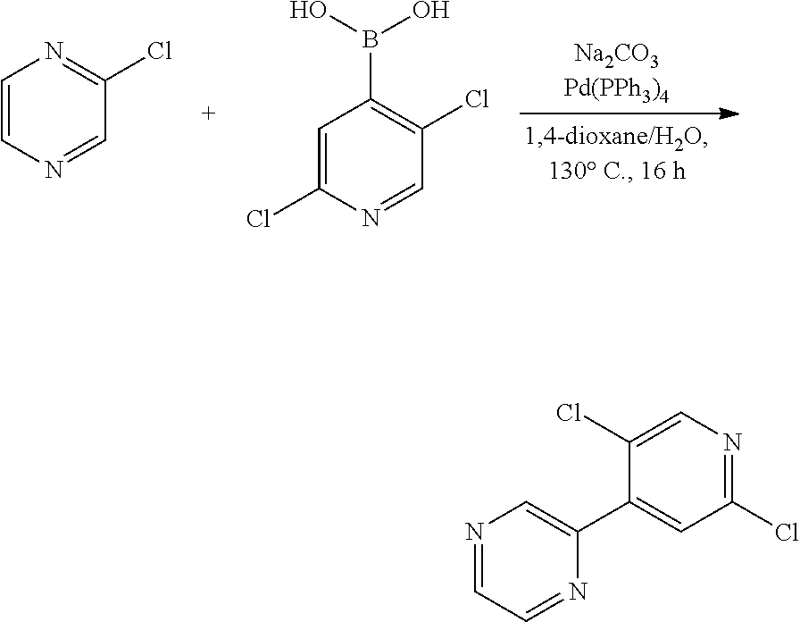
C1=CN=CC(Cl)=N1.C1=C(Cl)N=CC(Cl)=C1B(O)O.N1=CC=NC(C2=CC(Cl)=NC=C2Cl)=C1
